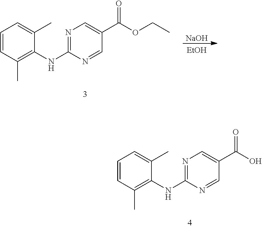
N1=C(NC2=C(C)C=CC=C2C)N=CC(C(OCC)=O)=C1.[NaOH].[EtOH].N1=C(NC2=C(C)C=CC=C2C)N=CC(C(O)=O)=C1
